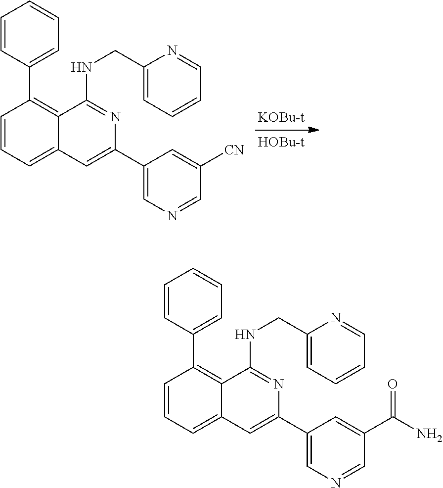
C1=CC=C2C(=C1C1=CC=CC=C1)C(NCC1=CC=CC=N1)=NC(C1=CN=CC([CN])=C1)=C2.C1=CC=C2C(=C1C1=CC=CC=C1)C(NCC1=CC=CC=N1)=NC(C1=CN=CC(C(N)=O)=C1)=C2
